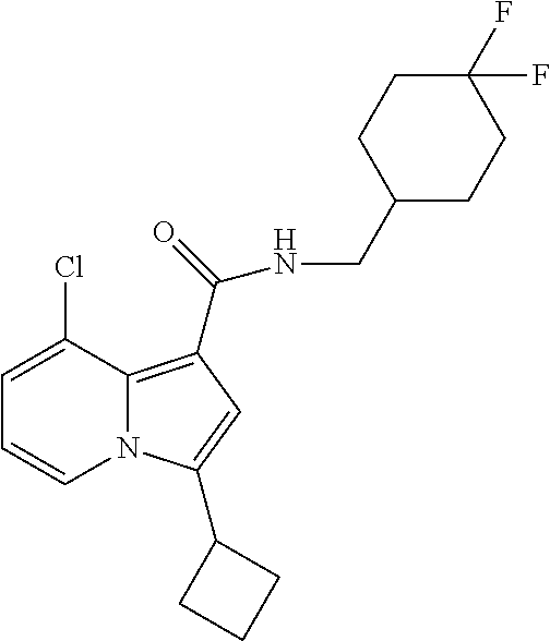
C1=C(Cl)C2=C(C(NCC3CCC(F)(F)CC3)=O)C=C(C3CCC3)N2C=C1
